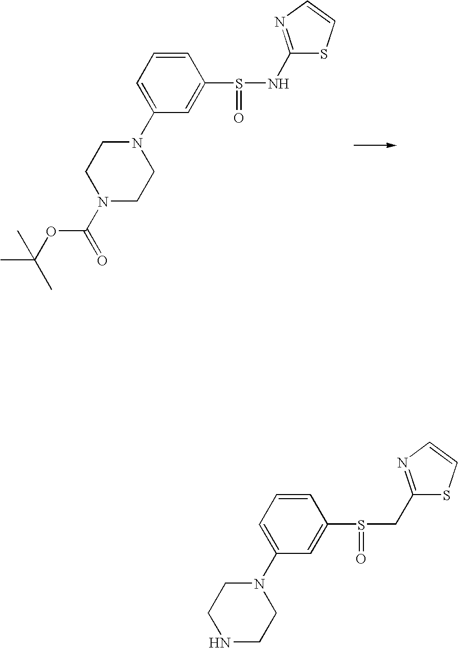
C1=CC=C(N2CCN(C(=O)OC(C)(C)C)CC2)C=C1S(=O)NC1=NC=CS1.C1=CC=C(N2CCNCC2)C=C1S(=O)CC1=NC=CS1
